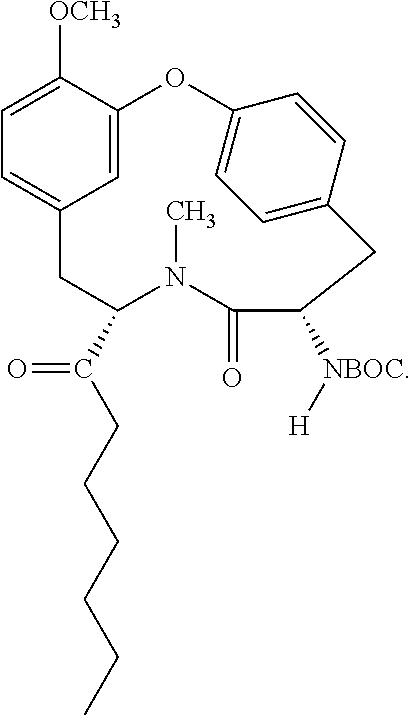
C1=C([OCH3])C2=CC(=C1)CC(C(CCCCCC)=O)N(C)C(=O)C([NBOC][H])CC1=CC=C(O2)C=C1
